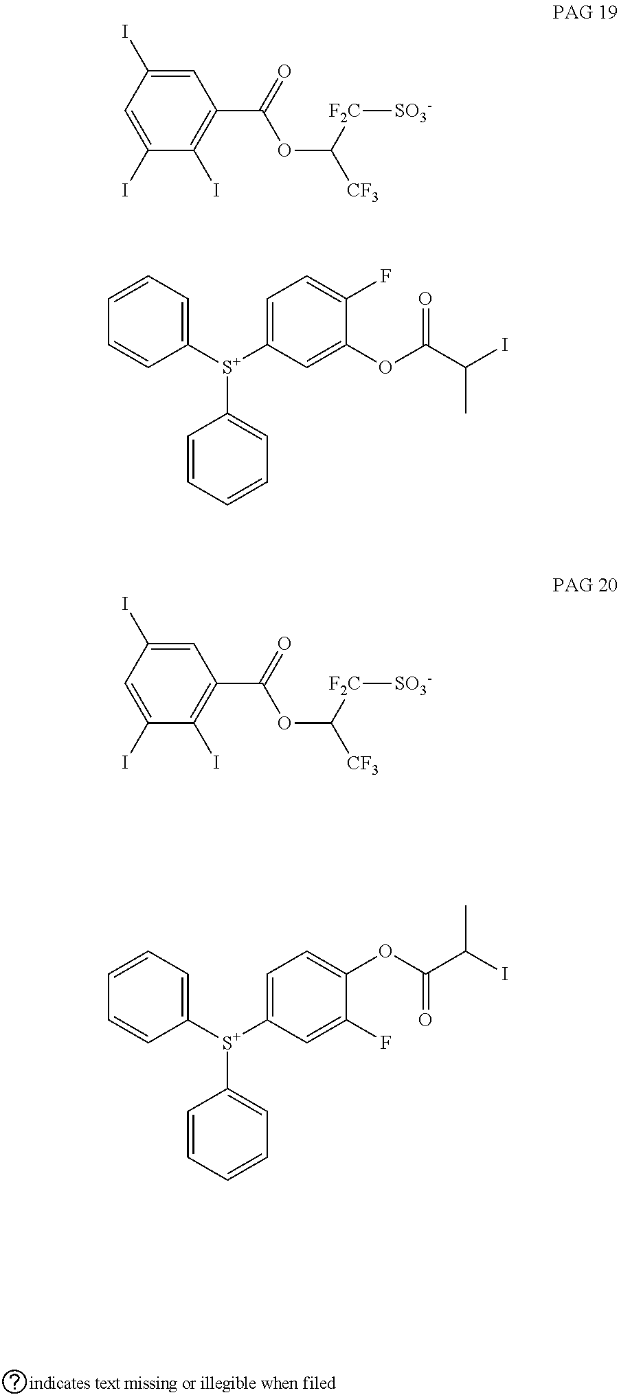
C1([S+](C2=CC=C(F)C(OC(C(I)C)=O)=C2)C2=CC=CC=C2)=CC=CC=C1.C1([S+](C2=CC=C(OC(C(I)C)=O)C(F)=C2)C2=CC=CC=C2)=CC=CC=C1.C1=C(I)C=C(I)C(I)=C1C(=O)OC([CF3])[F2C][SO3-].C1=C(I)C=C(I)C(I)=C1C(=O)OC([CF3])[F2C][SO3-]
